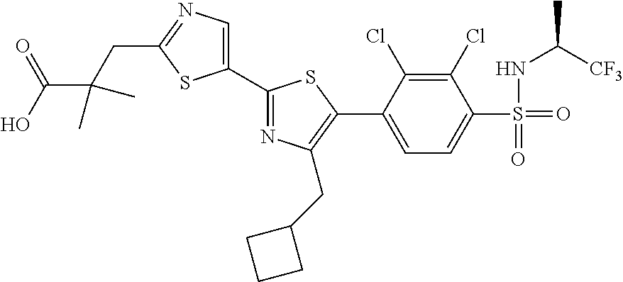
C1(C2=NC(CC3CCC3)=C(C3=CC=C(S(=O)(NC(C)[CF3])=O)C(Cl)=C3Cl)S2)=CN=C(CC(C(O)=O)(C)C)S1
